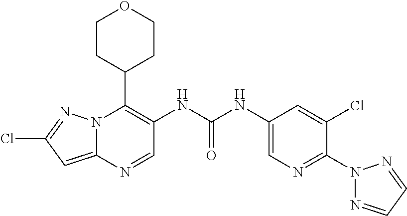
N12C(=CC(Cl)=N1)N=CC(NC(NC1=CN=C(N3N=CC=N3)C(Cl)=C1)=O)=C2C1CCOCC1
